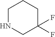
C1NCC(F)(F)CC1
